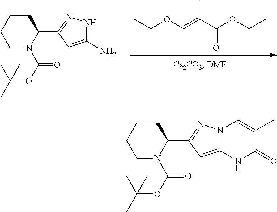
C(C(OCC)=O)(=COCC)C.C1N(C(OC(C)(C)C)=O)C(C2=NNC(N)=C2)CCC1.C1N(C(OC(C)(C)C)=O)C(C2=NN3C(=C2)NC(=O)C(C)=C3)CCC1
